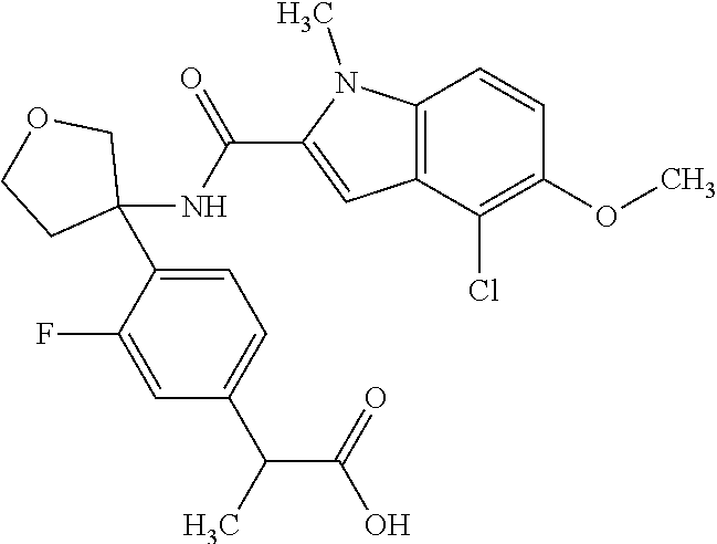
C1=C(C2(NC(C3=CC4=C(N3C)C=CC(OC)=C4Cl)=O)COCC2)C(F)=CC(C(C(O)=O)C)=C1
